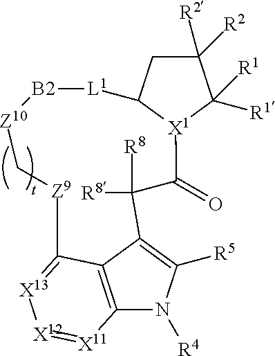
C1([R2])([R2])CC2[X1](C1([R1])[R1])C(=O)C([R8])([R8])C1=C([R5])N([R4])C3=C1C(=[X13][X12]=[X11]3)[Z9]C[Z10][B2][L1]2
